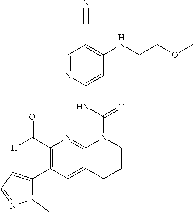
C1(C([H])=O)=C(C2=CC=NN2C)C=C2C(=N1)N(C(NC1=CC(NCCOC)=C(C#N)C=N1)=O)CCC2
